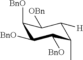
C1([BnO])C([BnO])C([BnO])C(C)C([H])C1[OBn]
